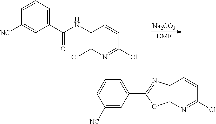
C1(NC(C2=CC=CC([NC])=C2)=O)=C(Cl)N=C(Cl)C=C1.[Na2CO3].[DMF].C12=C(N=C(Cl)C=C1)OC(C1=CC=CC([NC])=C1)=N2
